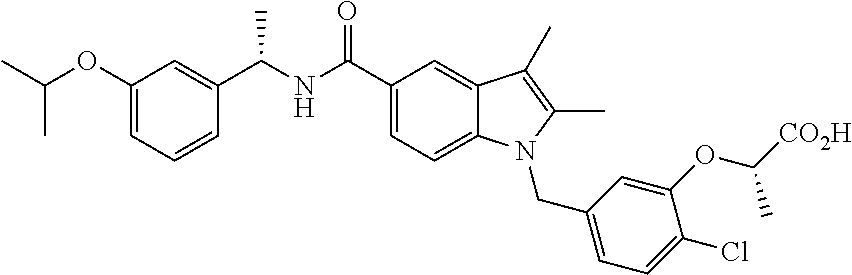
C1=C(OC(C)C)C=C(C(NC(C2=CC=C3C(=C2)C(C)=C(C)N3CC2=CC=C(Cl)C(OC(C)[CO2H])=C2)=O)C)C=C1
